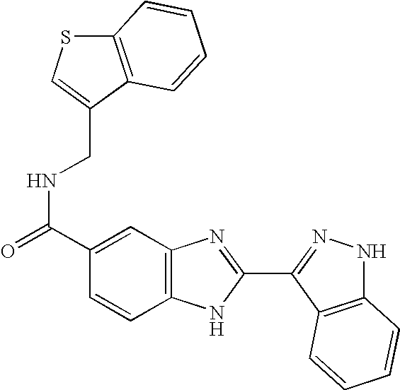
C(NC(=O)C1=CC2=C(C=C1)NC(C1=NNC3=C1C=CC=C3)=N2)C1=CSC2=C1C=CC=C2
